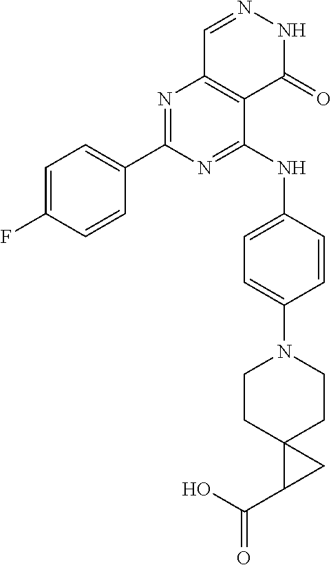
N1=C(NC2=CC=C(N3CCC4(CC3)C(C(=O)O)C4)C=C2)C2=C(N=C1C1=CC=C(F)C=C1)C=NNC2=O
